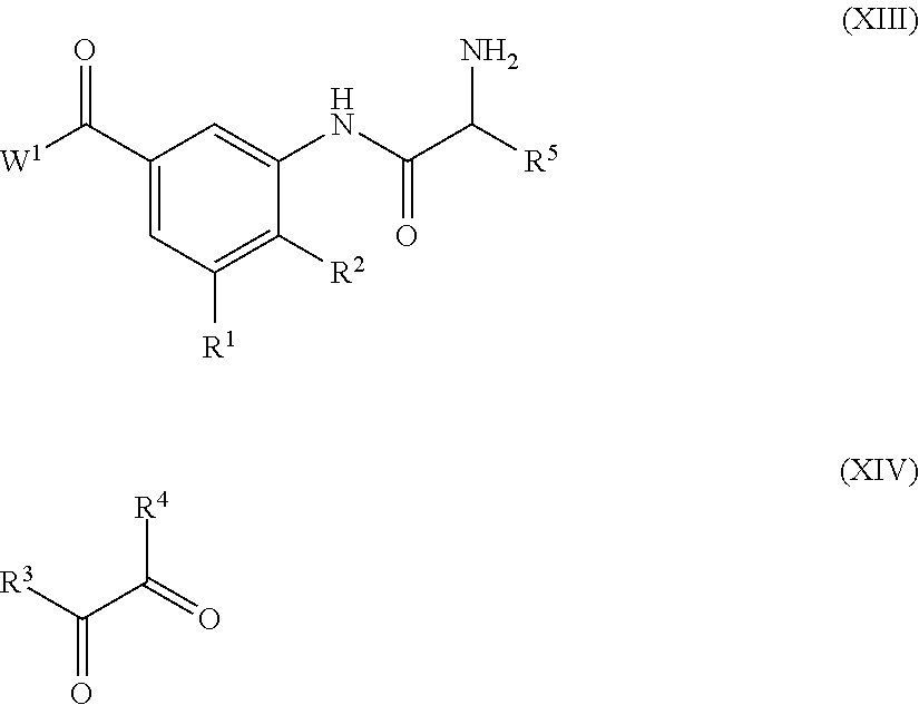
[W1]C(C1=CC([R1])=C([R2])C(NC(C([R5])N)=O)=C1)=O.[R3]C(C(=O)[R4])=O
